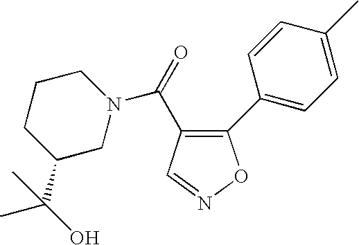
O=C(C1=C(C2=CC=C(C)C=C2)ON=C1)N1CCCC(C(O)(C)C)C1
